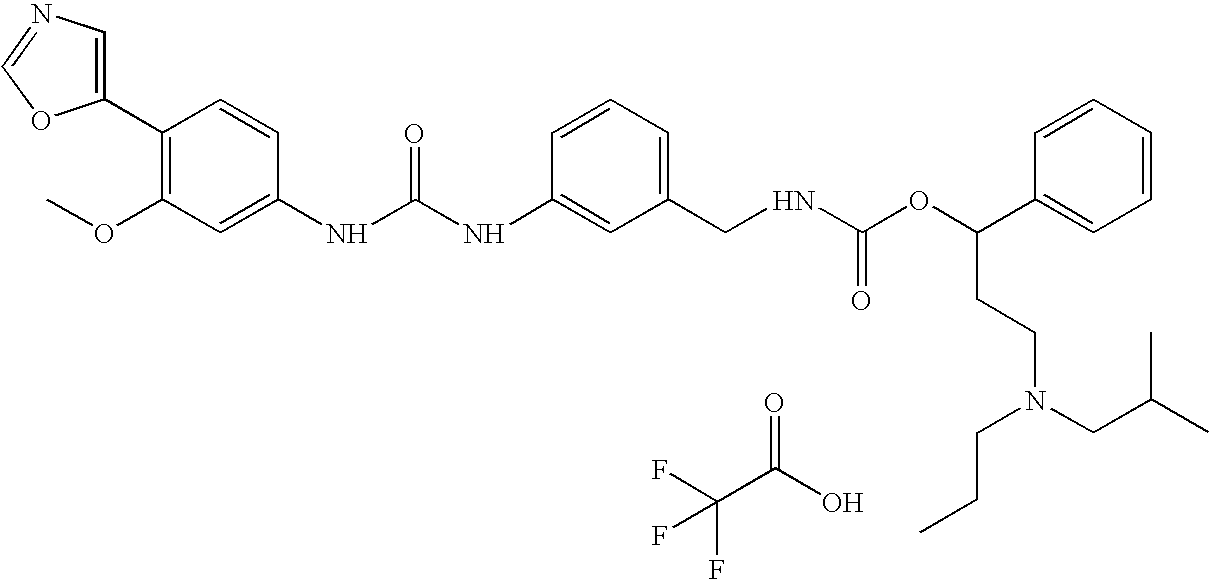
C1(C2=C(OC)C=C(NC(NC3=CC(CNC(OC(C4=CC=CC=C4)CCN(CC(C)C)CCC)=O)=CC=C3)=O)C=C2)=CN=CO1.FC(C(O)=O)(F)F
